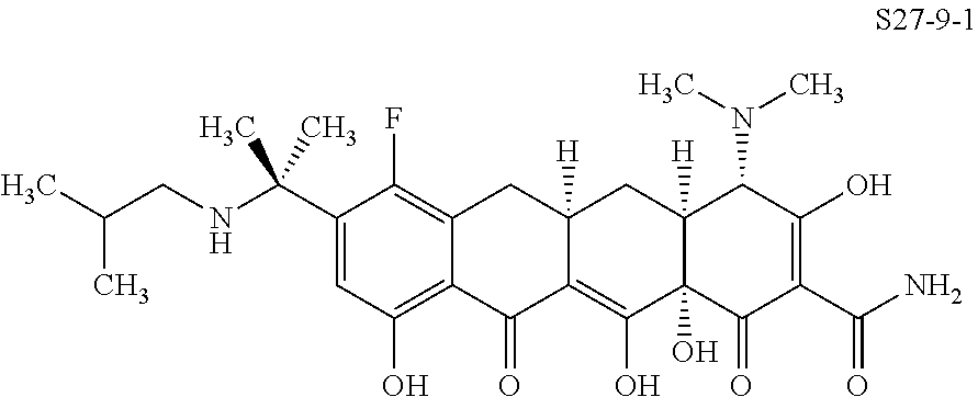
C(NCC(C)C)(C)(C)C1=CC(O)=C2C(=C1F)CC1([H])C(=C(O)C3(O)C([H])(C1)C(N(C)C)C(O)=C(C(N)=O)C3=O)C2=O
